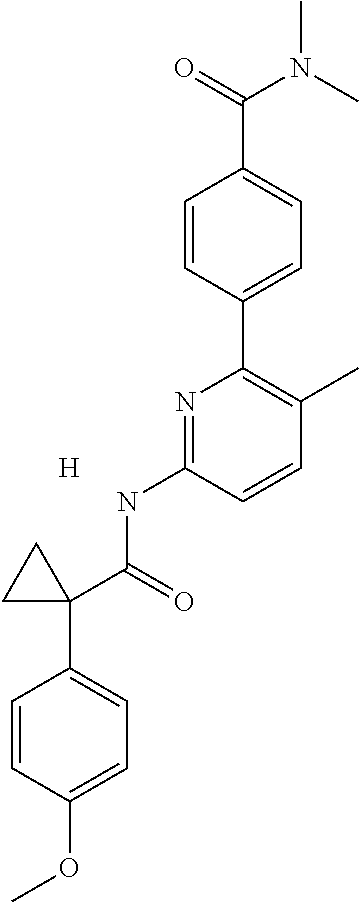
C1=CC(C2=C(C)C=CC(NC(=O)C3(C4=CC=C(OC)C=C4)CC3)=N2)=CC=C1C(=O)N(C)C.[H]
